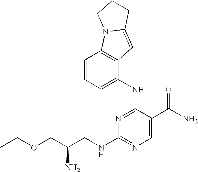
N1=C(NC2=CC=CC3=C2C=C2N3CCC2)C(C(N)=O)=CN=C1NCC(COCC)N
